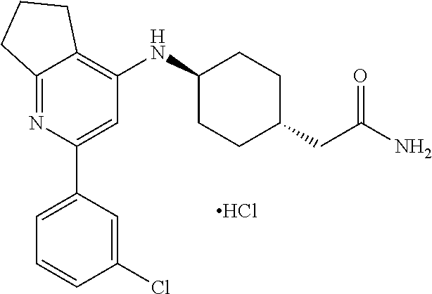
Cl.C12=NC(C3=CC=CC(Cl)=C3)=CC(NC3CCC(CC(N)=O)CC3)=C1CCC2
